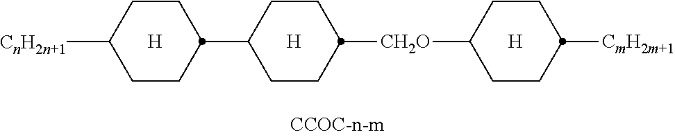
[H].C1CC(C2CCC([CH2O]C3CCC([CmH2m+1])CC3)CC2)CCC1[CnH2n+1].[H].[H]
